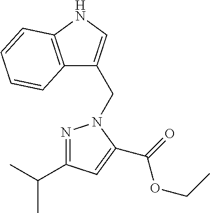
C12=C(NC=C1CN1N=C(C(C)C)C=C1C(=O)OCC)C=CC=C2
